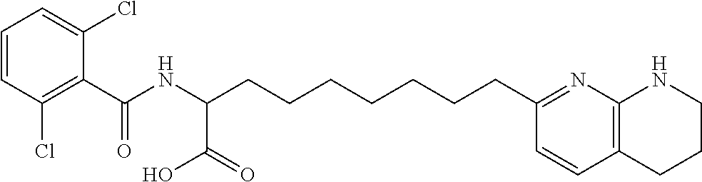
C(C1=C(Cl)C=CC=C1Cl)(NC(CCCCCCCC1=NC2=C(C=C1)CCCN2)C(=O)O)=O
